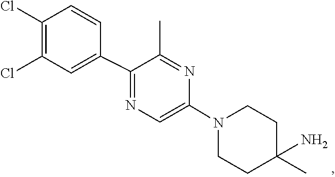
C1C(N)(C)CCN(C2=CN=C(C3=CC(Cl)=C(Cl)C=C3)C(C)=N2)C1
